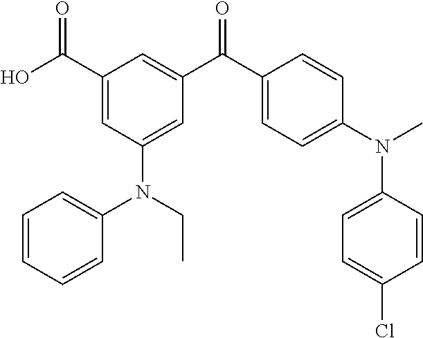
C1(C(O)=O)=CC(N(C2=CC=CC=C2)CC)=CC(C(C2=CC=C(N(C)C3=CC=C(Cl)C=C3)C=C2)=O)=C1
